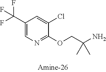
C1(C(F)(F)F)=CN=C(OCC(N)(C)C)C(Cl)=C1
